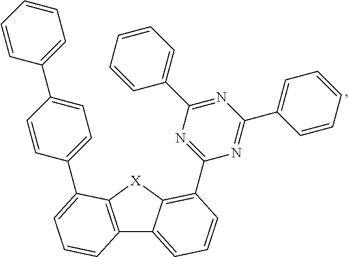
C12=C([X]C3=C(C4=NC(C5=CC=CC=C5)=NC(C5=CC=CC=C5)=N4)C=CC=C13)C(C1=CC=C(C3=CC=CC=C3)C=C1)=CC=C2
